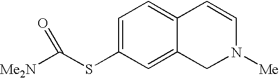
C1=C(SC([Me2N])=O)C=C2C(=C1)C=CN([Me])C2
